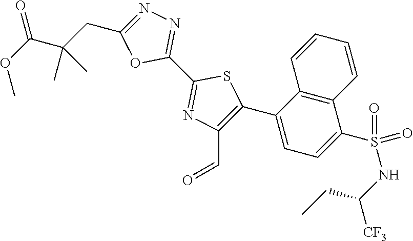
C1(C2=NN=C(CC(C(OC)=O)(C)C)O2)=NC(C=O)=C(C2=CC=C(S(NC(CC)[CF3])(=O)=O)C3=C2C=CC=C3)S1
